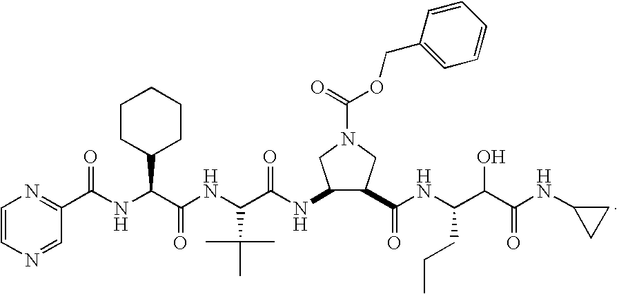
C1=CN=CC(C(NC(C(NC(C(NC2C(C(NC(C(C(NC3CC3)=O)O)CCC)=O)CN(C(=O)OCC3=CC=CC=C3)C2)=O)C(C)(C)C)=O)C2CCCCC2)=O)=N1
